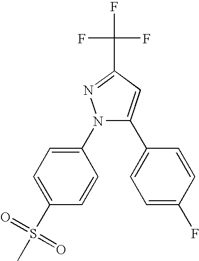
FC(C1=NN(C2=CC=C(S(C)(=O)=O)C=C2)C(C2=CC=C(F)C=C2)=C1)(F)F
